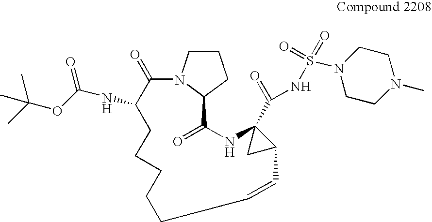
C1CCC2N1C(=O)C(NC(OC(C)(C)C)=O)CCCCCC=CC1C(C(NS(=O)(=O)N3CCN(C)CC3)=O)(NC2=O)C1
